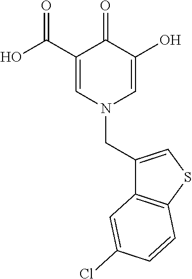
C1(C(O)=O)=CN(CC2=CSC3=C2C=C(Cl)C=C3)C=C(O)C1=O
